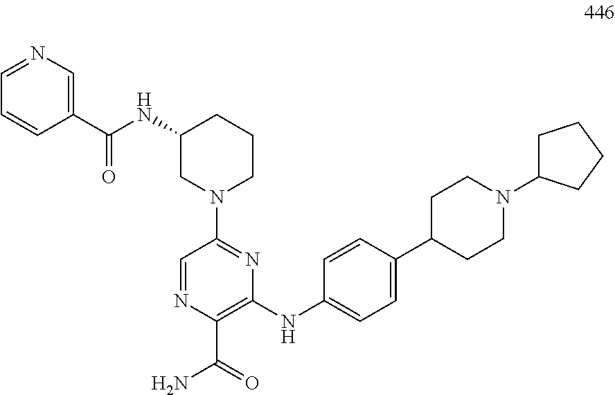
C1(NC2=CC=C(C3CCN(C4CCCC4)CC3)C=C2)=C(C(=O)N)N=CC(N2CCCC(NC(C3=CN=CC=C3)=O)C2)=N1
